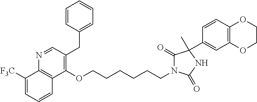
C1=CC(CC2=C(OCCCCCCN3C(=O)C(C)(C4=CC5=C(C=C4)OCCO5)NC3=O)C3=C(N=C2)C([F3C])=CC=C3)=CC=C1
